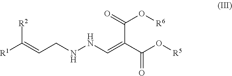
N(NCC=C([R1])[R2])C=C(C(O[R5])=O)C(=O)O[R6]
